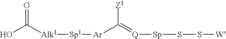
OC([Alk1][Sp1][Ar]C([Z1])=[Q][Sp]SS[W])=O
